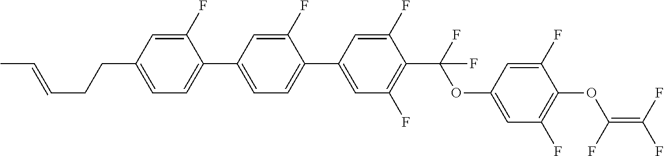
C1(C2=CC(F)=C(C(OC3=CC(F)=C(OC(=C(F)F)F)C(F)=C3)(F)F)C(F)=C2)=CC=C(C2=CC=C(CCC=CC)C=C2F)C=C1F
